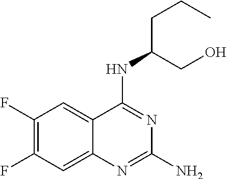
C1(F)=C(F)C=C2C(=C1)C(NC(CCC)CO)=NC(N)=N2
